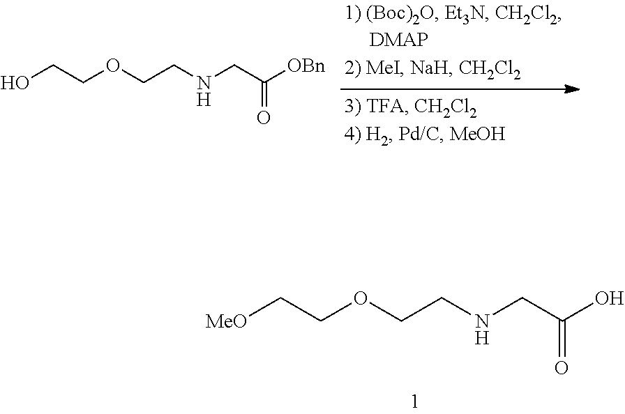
[MeO]CCOCCNCC(O)=O.OCCOCCNCC([OBn])=O
